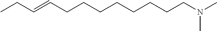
CCC=CCCCCCCCCN(C)C
